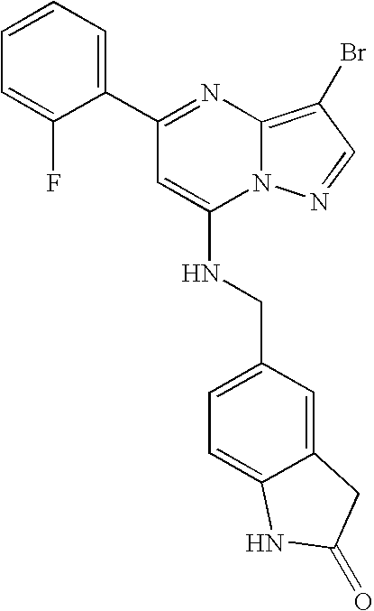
C1=CC=C(C2=NC3=C(Br)C=NN3C(NCC3=CC=C4C(=C3)CC(=O)N4)=C2)C(F)=C1
